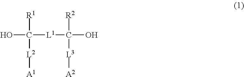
OC([R1])([L2][A1])[L1]C([R2])([L3][A2])O
